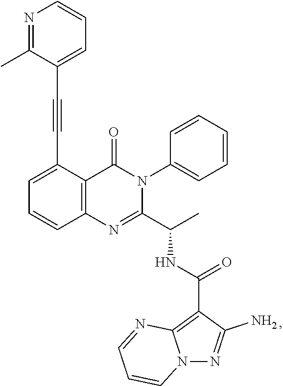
C1=C(C#CC2=CC=CN=C2C)C2=C(C=C1)N=C(C(C)NC(=O)C1=C3N(N=C1N)C=CC=N3)N(C1=CC=CC=C1)C2=O
